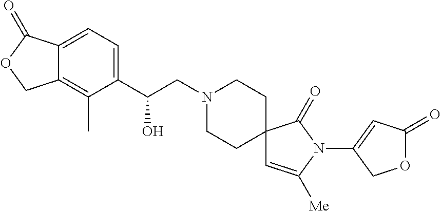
C1(C(CN2CCC3(CC2)C=C([Me])N(C2=CC(=O)OC2)C3=O)O)=CC=C2C(=C1C)COC2=O
